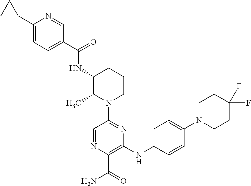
C1(C2CC2)=CC=C(C(=O)NC2C(C)N(C3=NC(NC4=CC=C(N5CCC(F)(F)CC5)C=C4)=C(C(=O)N)N=C3)CCC2)C=N1
